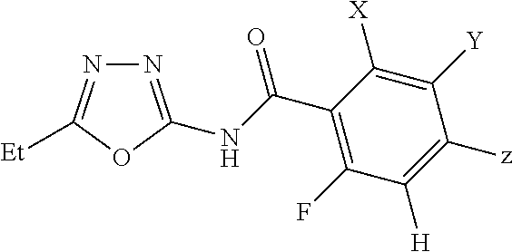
N1=C(NC(C2=C(F)C([H])=C([z])C([Y])=C2[X])=O)OC([Et])=N1
